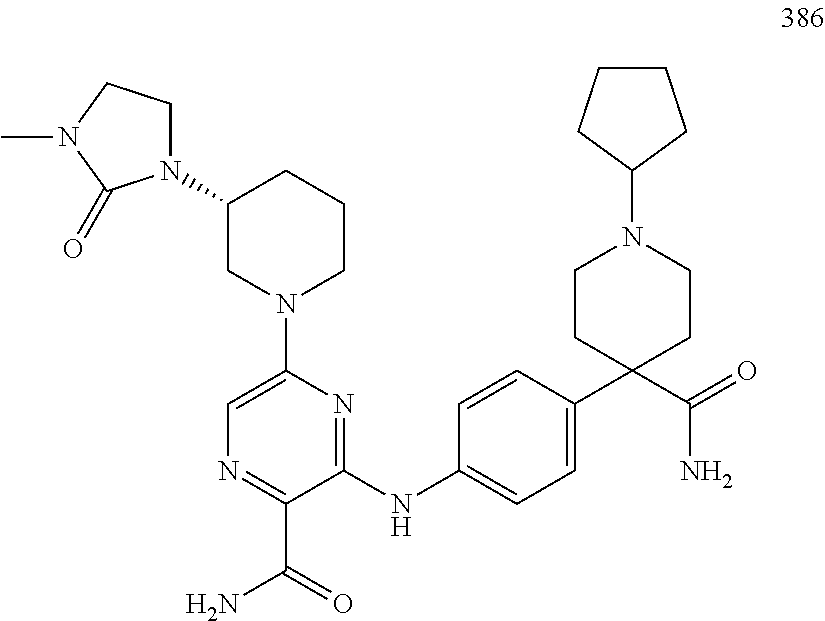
C1(NC2=CC=C(C3(C(N)=O)CCN(C4CCCC4)CC3)C=C2)=NC(N2CCCC(N3CCN(C)C3=O)C2)=CN=C1C(=O)N
